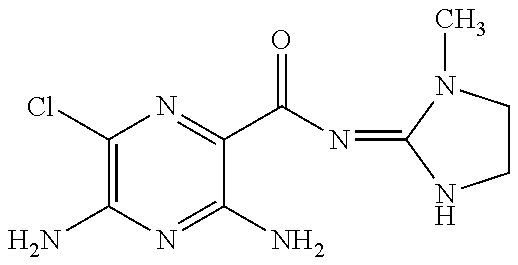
C1(Cl)=C(N)N=C(N)C(C(N=C2N(C)CCN2)=O)=N1
